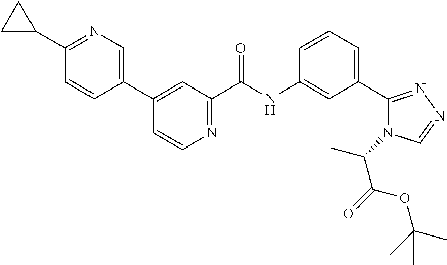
C1(C2=CN=C(C3CC3)C=C2)=CC(C(NC2=CC(C3=NN=CN3C(C)C(=O)OC(C)(C)C)=CC=C2)=O)=NC=C1
